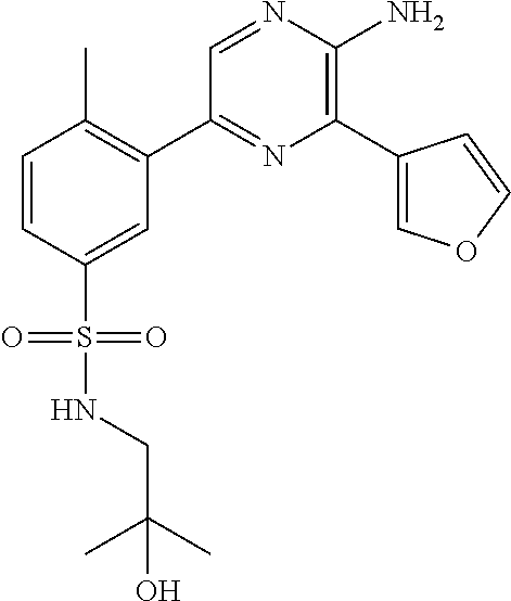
C1(C2=C(C)C=CC(S(=O)(=O)NCC(C)(C)O)=C2)=NC(C2=COC=C2)=C(N)N=C1
